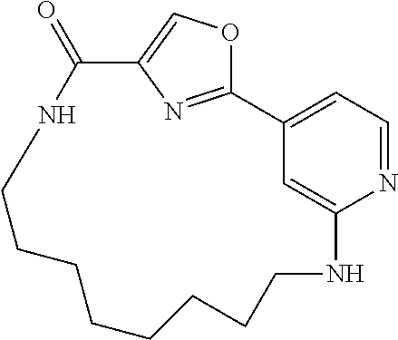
C12=CC=NC(=C1)NCCCCCCCCNC(=O)C1=COC2=N1
